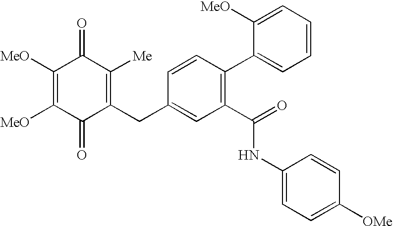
C1(=O)C(CC2=CC(C(NC3=CC=C([OMe])C=C3)=O)=C(C3=CC=CC=C3[MeO])C=C2)=C([Me])C(=O)C([MeO])=C1[MeO]
